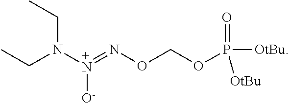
N([+N](=NOCOP(=O)([OtBu])[OtBu])[O-])(CC)CC
